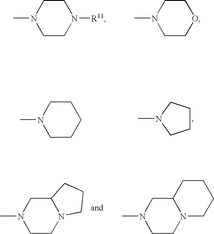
C1CN([R11])CCN1C.C1COCCN1C.C1CN2C(CN1C)CCC2.C1CN2C(CN1C)CCCC2.C1CCCCN1C.C1CCN(C)C1
